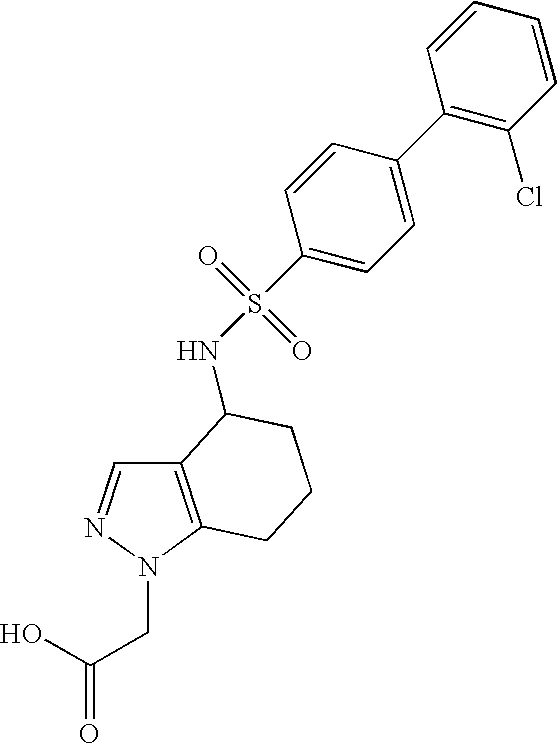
C12=C(N(CC(O)=O)N=C1)CCCC2NS(=O)(=O)C1=CC=C(C2=C(Cl)C=CC=C2)C=C1
